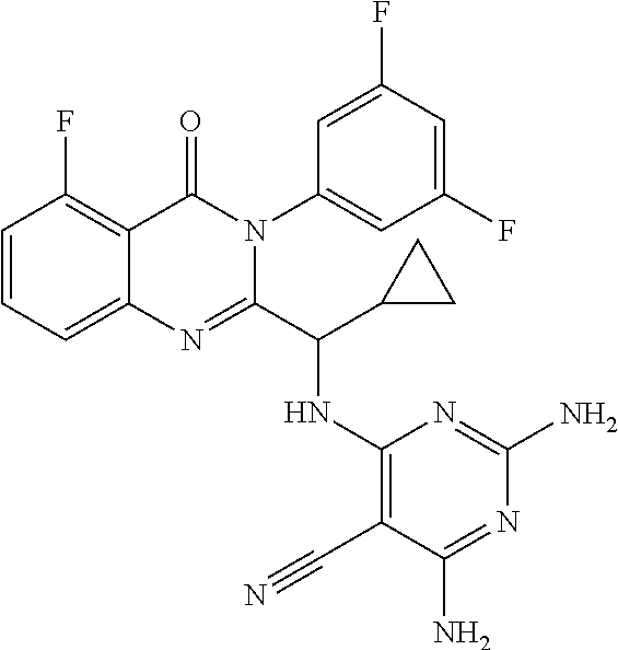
C1=CC=C2C(=C1F)C(=O)N(C1=CC(F)=CC(F)=C1)C(C(C1CC1)NC1=C(C#N)C(N)=NC(N)=N1)=N2
